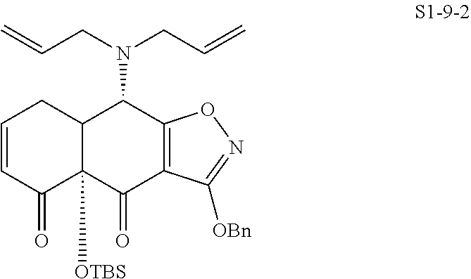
C12C([OTBS])(C(=O)C3=C(C1N(CC=C)CC=C)ON=C3[OBn])C(=O)C=CC2
